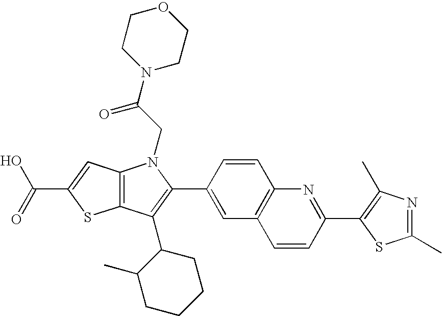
C(C1=CC2=C(S1)C(C1C(C)CCCC1)=C(C1=CC3=C(C=C1)N=C(C1=C(C)N=C(C)S1)C=C3)N2CC(N1CCOCC1)=O)(=O)O
